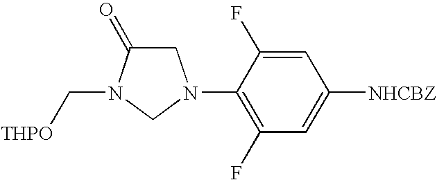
C(N1C(=O)CN(C2=C(F)C=C([NHCBZ])C=C2F)C1)[THPO]
